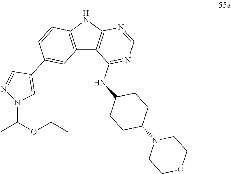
C12=C(NC3=C1C(NC1CCC(N4CCOCC4)CC1)=NC=N3)C=CC(C1=CN(C(C)OCC)N=C1)=C2
